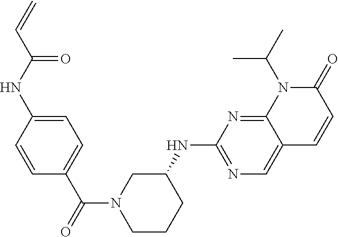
C1=C(NC(C=C)=O)C=CC(C(N2CCCC(NC3=NC=C4C(=N3)N(C(C)C)C(=O)C=C4)C2)=O)=C1
